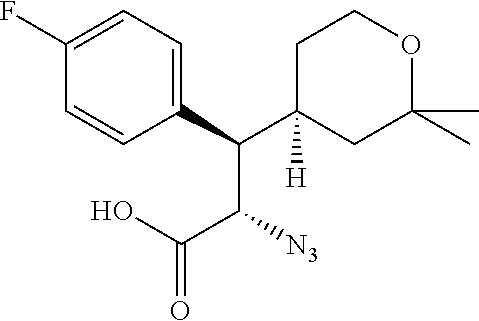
C(C1([H])CC(C)(C)OCC1)(C(C(=O)O)[N3])C1=CC=C(F)C=C1
